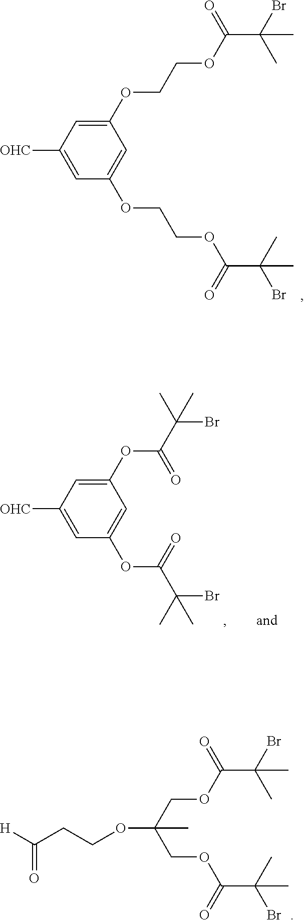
C1=C([OHC])C=C(OC(C(Br)(C)C)=O)C=C1OC(C(Br)(C)C)=O.[H]C(CCOC(COC(C(Br)(C)C)=O)(COC(C(Br)(C)C)=O)C)=O.C1=C([OHC])C=C(OCCOC(C(C)(C)Br)=O)C=C1OCCOC(=O)C(Br)(C)C
